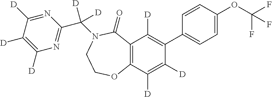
C12=C(C([D])=C([D])C(C3=CC=C(OC(F)(F)F)C=C3)=C1[D])OCCN(C(C1=NC([D])=C([D])C([D])=N1)([D])[D])C2=O
